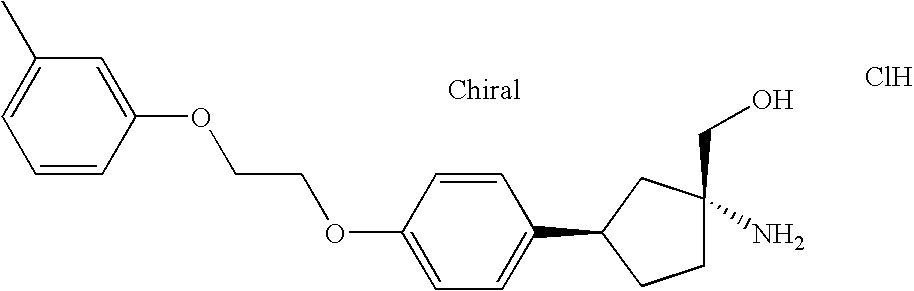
Cl.C1=C(OCCOC2=CC(C)=CC=C2)C=CC(C2CCC(N)(CO)C2)=C1
